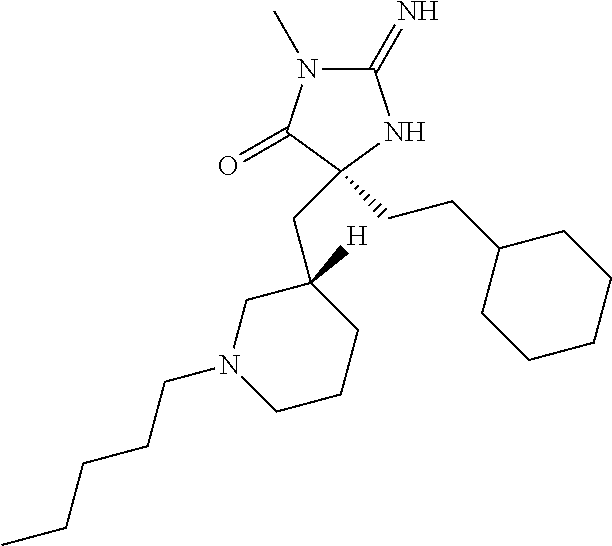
C1(=N)N(C)C(=O)C(CC2([H])CN(CCCCC)CCC2)(CCC2CCCCC2)N1
